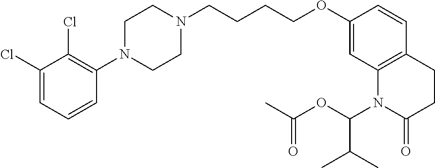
C1=C(Cl)C(Cl)=C(N2CCN(CCCCOC3=CC4=C(C=C3)CCC(=O)N4C(OC(C)=O)C(C)C)CC2)C=C1
